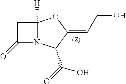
C12([H])N(C(C(=O)O)C(=CCO)O1)C(=O)C2
